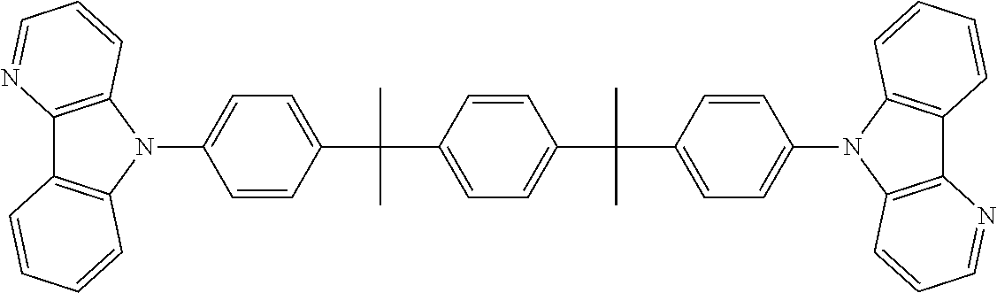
C1=CC(C(C)(C)C2=CC=C(C(C3=CC=C(N4C5=C(C6=C4C=CC=C6)N=CC=C5)C=C3)(C)C)C=C2)=CC=C1N1C2=C(C3=C1C=CC=N3)C=CC=C2
